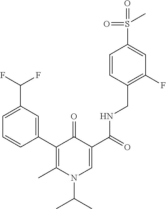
C1(C2=C(C)N(C(C)C)C=C(C(=O)NCC3=C(F)C=C(S(=O)(=O)C)C=C3)C2=O)=CC(C(F)F)=CC=C1
